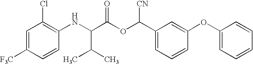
C1=C([F3C])C=CC(NC(C(OC(C2=CC=CC(OC3=CC=CC=C3)=C2)[CN])=O)C(C)C)=C1Cl
